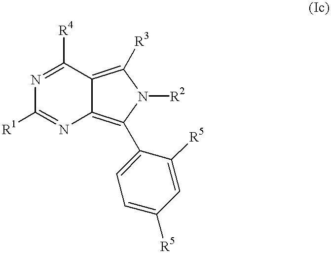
C1([R4])=NC([R1])=NC2=C(C3=CC=C([R5])C=C3[R5])N([R2])C([R3])=C12
